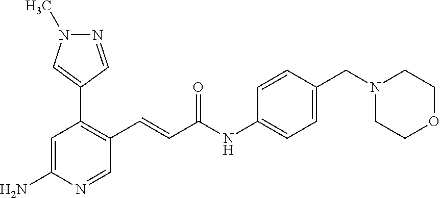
N1=CC(C2=C(C=CC(NC3=CC=C(CN4CCOCC4)C=C3)=O)C=NC(N)=C2)=CN1C
